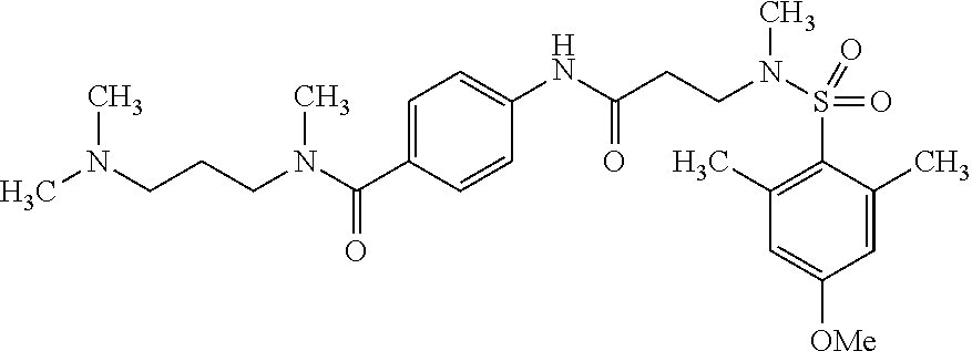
N(C(C1=CC=C(NC(CCN(S(C2=C(C)C=C([OMe])C=C2C)(=O)=O)C)=O)C=C1)=O)(CCCN(C)C)C
